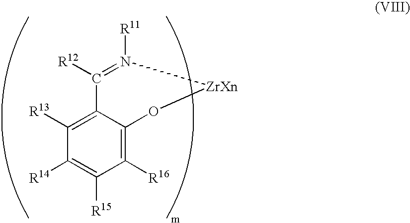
[R12]C1=N([R11])[ZrXn]OC2=C([R16])C([R15])=C([R14])C([R13])=C12
